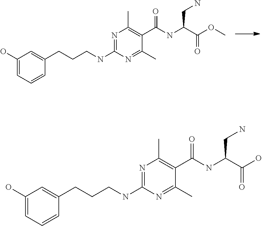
C1(O)=CC=CC(CCCNC2=NC(C)=C(C(NC(C(OC)=O)CN)=O)C(C)=N2)=C1.C1(O)=CC=CC(CCCNC2=NC(C)=C(C(NC(C(O)=O)CN)=O)C(C)=N2)=C1
